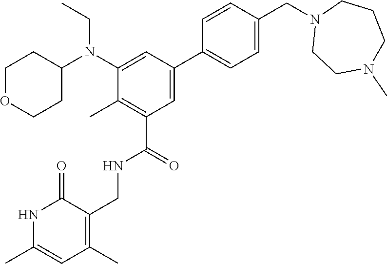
CCN(C1CCOCC1)C1=CC(C2=CC=C(CN3CCN(C)CCC3)C=C2)=CC(C(NCC2=C(C)C=C(C)NC2=O)=O)=C1C
